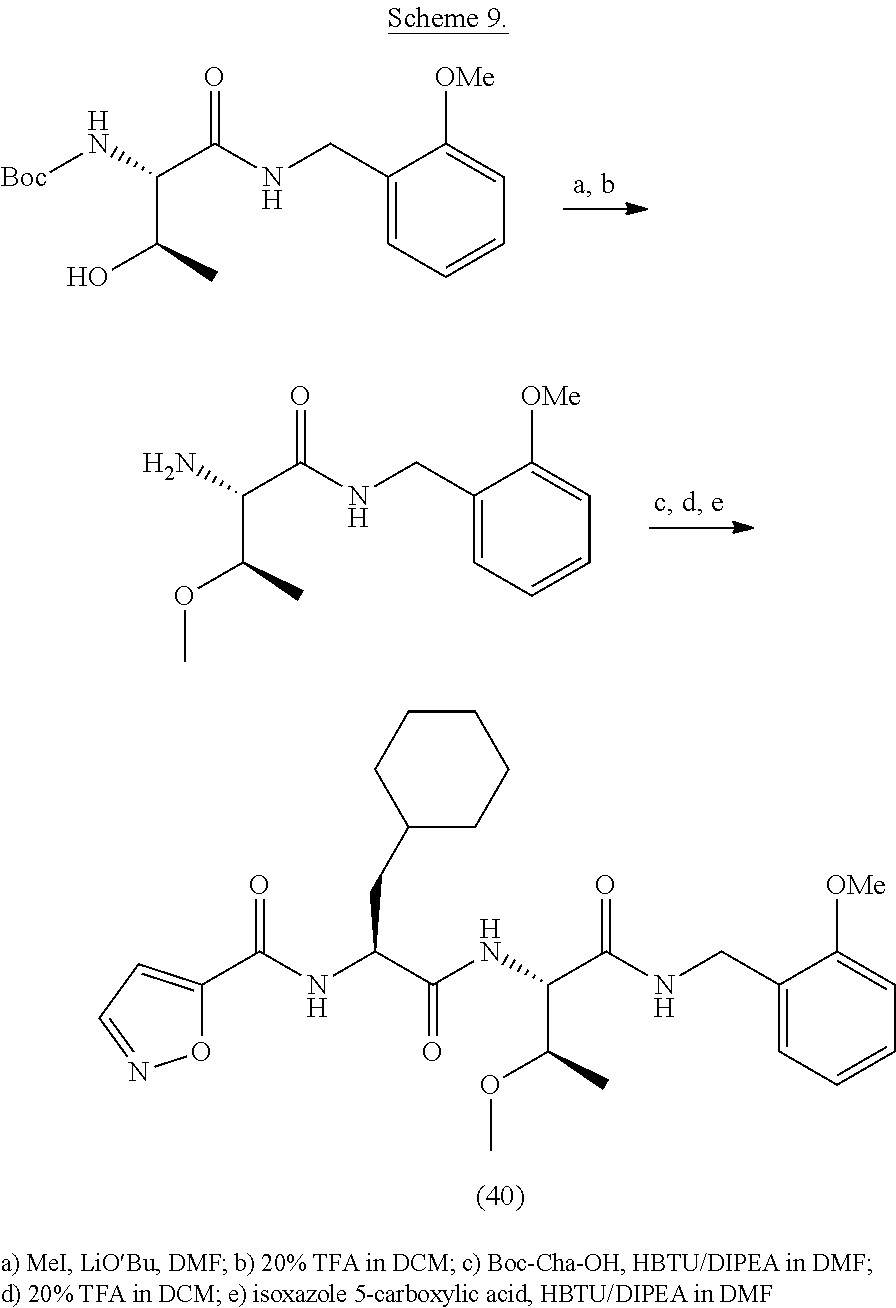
C1(CNC(=O)C(C(C)O)N[Boc])=CC=CC=C1[OMe].C1(CNC(C(N)C(C)OC)=O)=CC=CC=C1[OMe].C1(CNC(C(NC(C(NC(C2=CC=NO2)=O)CC2CCCCC2)=O)C(C)OC)=O)=CC=CC=C1[OMe]
